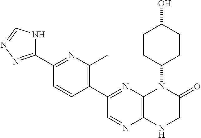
C1(C2=NN=CN2)=NC(C)=C(C2=NC3=C(N=C2)NCC(=O)N3C2CCC(O)CC2)C=C1
